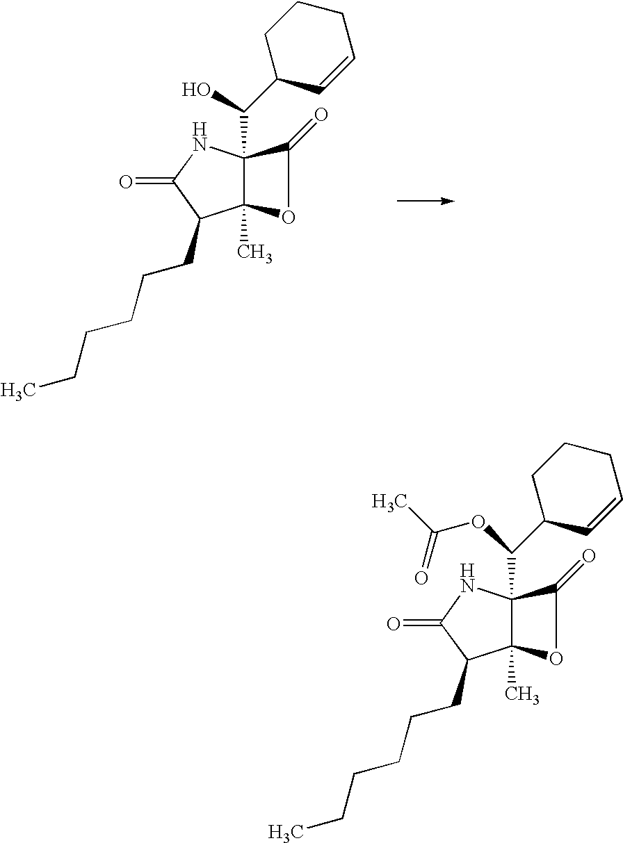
C12(C)C(C(O)C3C=CCCC3)(NC(=O)C1CCCCCC)C(=O)O2.C12(C)C(C(OC(C)=O)C3C=CCCC3)(NC(=O)C1CCCCCC)C(=O)O2
